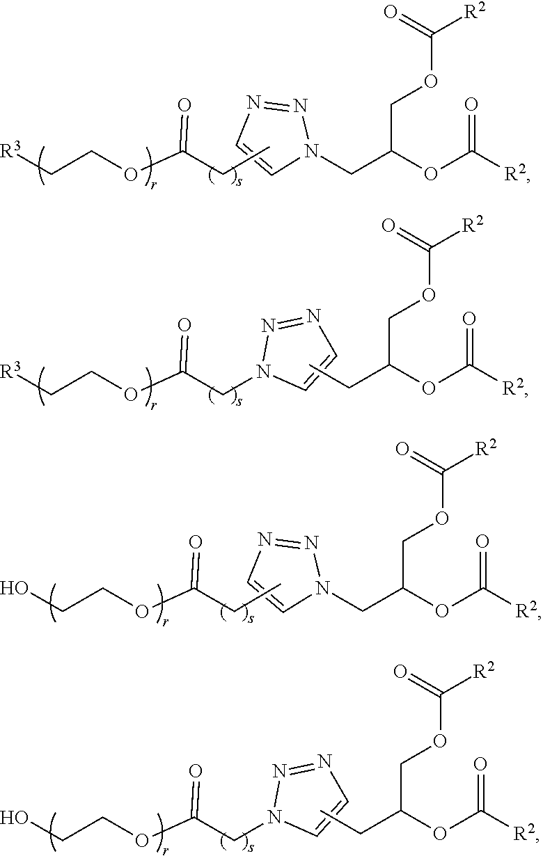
[R3]CCOC(=O)CC.N1=NN(CC(OC(=O)[R2])COC([R2])=O)C=C1.[R3]CCOC(=O)CN1C=CN=N1.CCC(OC(=O)[R2])COC([R2])=O.OCCOC(=O)CC.N1=NN(CC(OC(=O)[R2])COC([R2])=O)C=C1.OCCOC(=O)CN1C=CN=N1.CCC(OC(=O)[R2])COC([R2])=O
